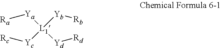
[L1]([Ya][Ra])([Yc][Rc])([Yb][Rb])[Yd][Rd]
